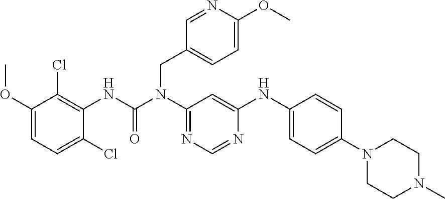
C1(OC)=CC=C(Cl)C(NC(N(C2=NC=NC(NC3=CC=C(N4CCN(C)CC4)C=C3)=C2)CC2=CC=C(OC)N=C2)=O)=C1Cl
